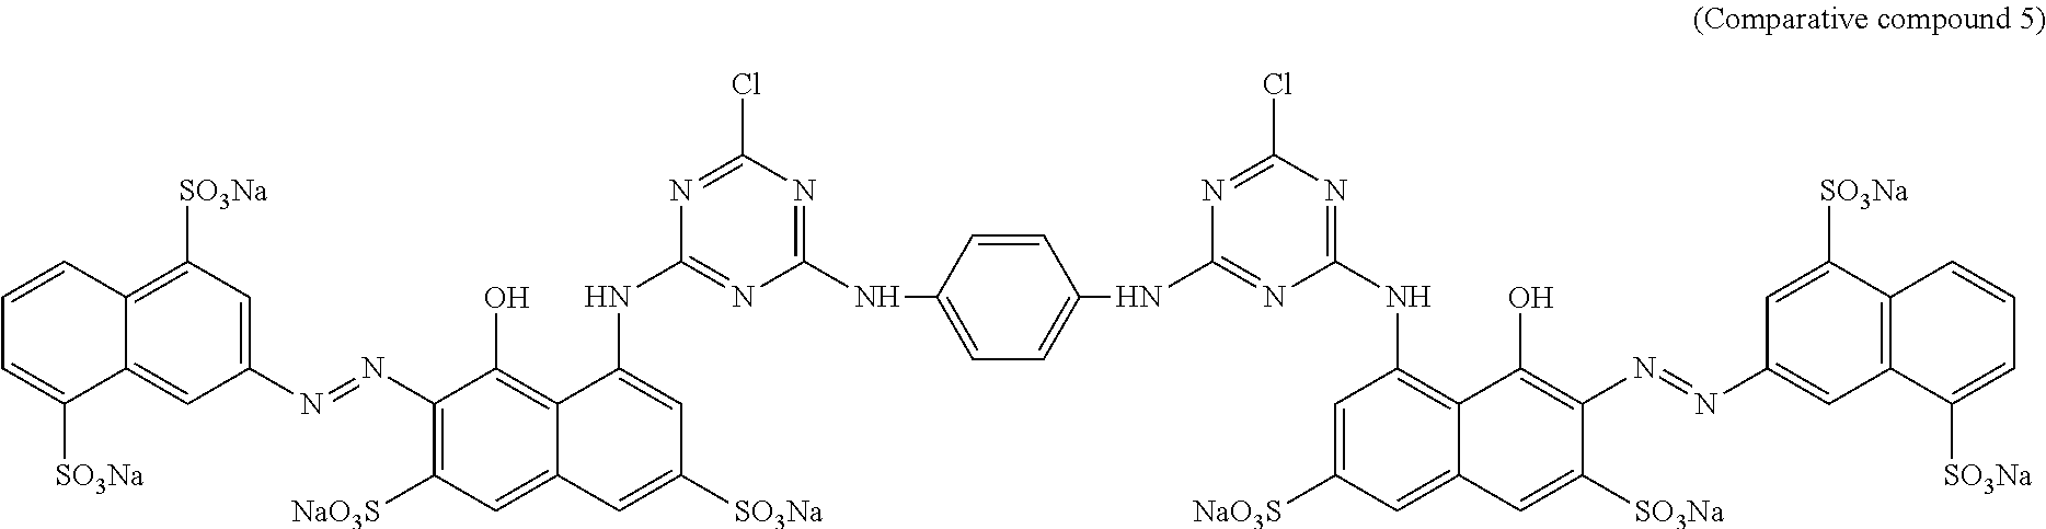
C1=CC2=C([SO3Na])C=C(N=NC3=C([NaO3S])C=C4C(=C3O)C(NC3=NC(NC5=CC=C(NC6=NC(NC7=C8C(=CC([NaO3S])=C7)C=C([SO3Na])C(N=NC7=CC9=C(C([SO3Na])=C7)C=CC=C9[SO3Na])=C8O)=NC(Cl)=N6)C=C5)=NC(Cl)=N3)=CC([SO3Na])=C4)C=C2C([SO3Na])=C1
